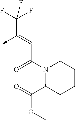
C(C(N1C(C(=O)OC)CCCC1)=O)=C(->C)C(F)(F)F
